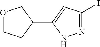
N1=C(I)C=C(C2COCC2)N1
